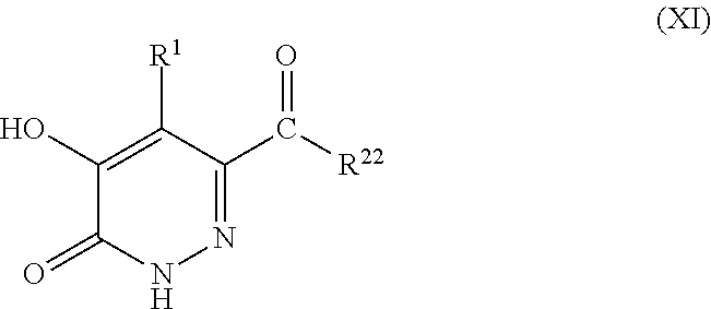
N1=C(C([R22])=O)C([R1])=C(O)C(=O)N1
